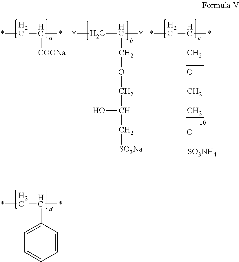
C(C([COONa])*)*.C(C(COCC(C[SO3Na])O)*)*.C(C(COCCO[SO3NH4])*)*.C(C(C1=CC=CC=C1)*)*
